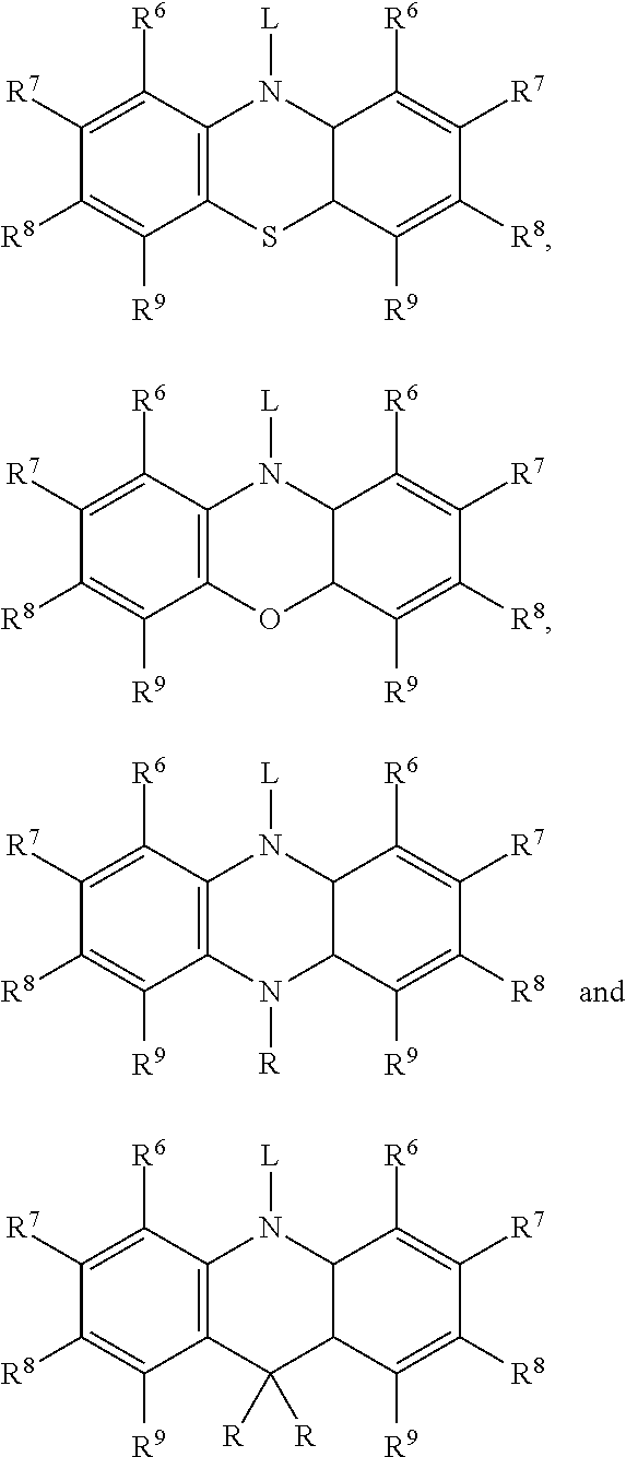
C12=C(N([R])C3C(N1[L])C([R6])=C([R7])C([R8])=C3[R9])C([R9])=C([R8])C([R7])=C2[R6].C12=C(SC3C(N1[L])C([R6])=C([R7])C([R8])=C3[R9])C([R9])=C([R8])C([R7])=C2[R6].C12=C(OC3C(N1[L])C([R6])=C([R7])C([R8])=C3[R9])C([R9])=C([R8])C([R7])=C2[R6].C12=C(C([R])([R])C3C(N1[L])C([R6])=C([R7])C([R8])=C3[R9])C([R9])=C([R8])C([R7])=C2[R6]
